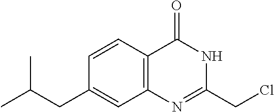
C1(CCl)=NC2=C(C=CC(CC(C)C)=C2)C(=O)N1
